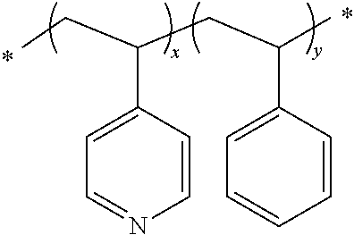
CCC(CC(C)C1=CC=CC=C1)C1=CC=NC=C1
